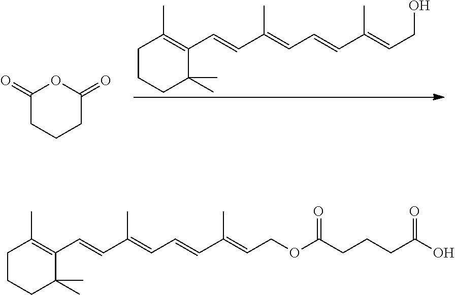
C1CCC(C)(C)C(C=CC(=CC=CC(=CCOC(CCCC(O)=O)=O)C)C)=C1C.C1CCC(C)(C)C(C=CC(=CC=CC(=CCO)C)C)=C1C.C1(=O)CCCC(=O)O1
